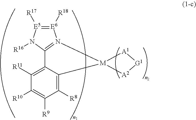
C1([R8])=C2C(=C([R11])C([R10])=C1[R9])C1=N([M]23[A1][G1][A2]3)[E6]([R18])=[E5]([R17])N1[R16]
